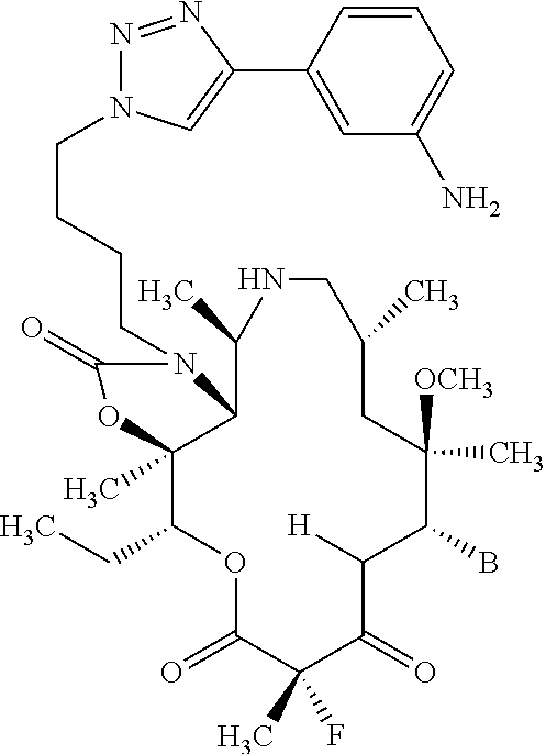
O1C(=O)C(C)(F)C(=O)C([H])C(B)C([OCH3])(C)CC(C)CNC(C)C2C(C)(C1CC)OC(=O)N2CCCCN1N=NC(C2=CC(N)=CC=C2)=C1
